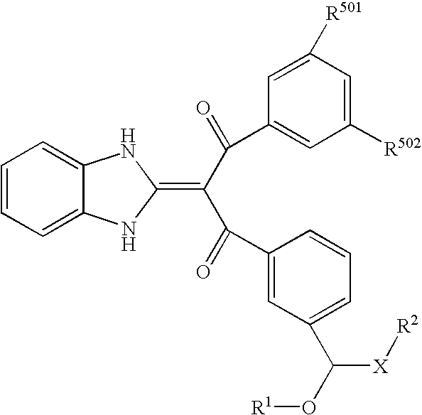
C1=CC=C2C(=C1)NC(=C(C(=O)C1=CC([R502])=CC([R501])=C1)C(=O)C1=CC(C(O[R1])[X][R2])=CC=C1)N2
